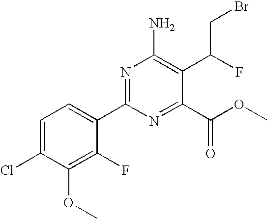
C1=C(Cl)C(OC)=C(F)C(C2=NC(N)=C(C(F)CBr)C(C(OC)=O)=N2)=C1
